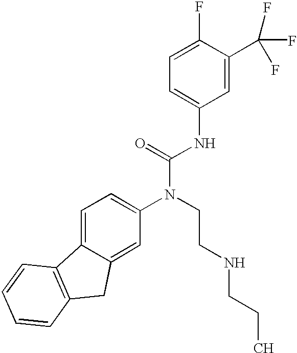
C12=CC=C(N(CCNCCC)C(=O)NC3=CC=C(F)C(C(F)(F)F)=C3)C=C1CC1=C2C=CC=C1
